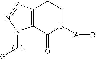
C12=C(C(=O)N([A]B)CC1)N(C[G])N=[Z]2
